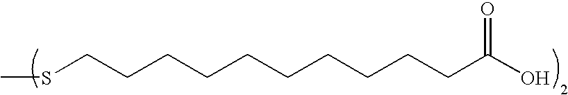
S(CCCCCCCCCCC(O)=O)C
